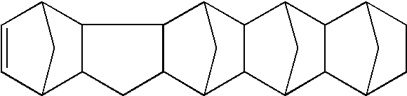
C1=CC2CC1C1C2C2C3CC(C2C1)C1C2CC(C31)C1C3CCC(C3)C21
